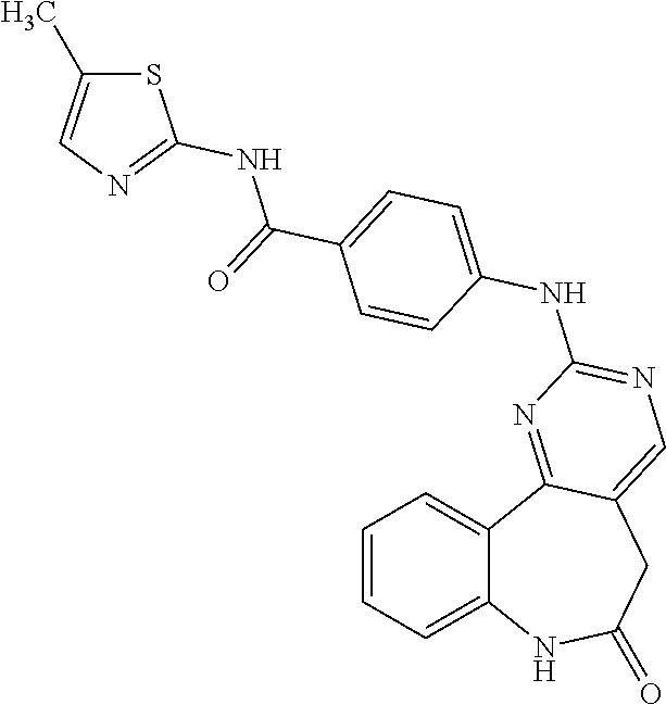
C1=CC=C2C(=C1)C1=NC(NC3=CC=C(C(=O)NC4=NC=C(C)S4)C=C3)=NC=C1CC(=O)N2
